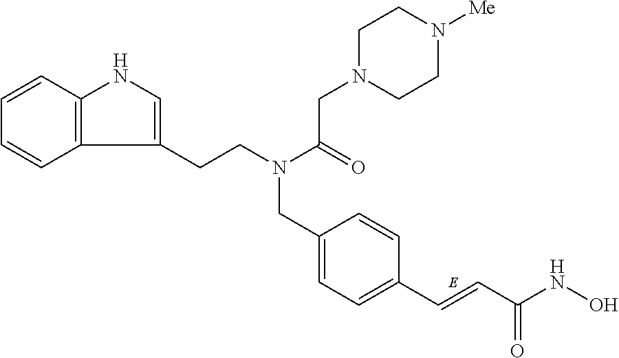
C12=C(C=CC=C1)NC=C2CCN(C(=O)CN1CCN([Me])CC1)CC1=CC=C(C=CC(NO)=O)C=C1
